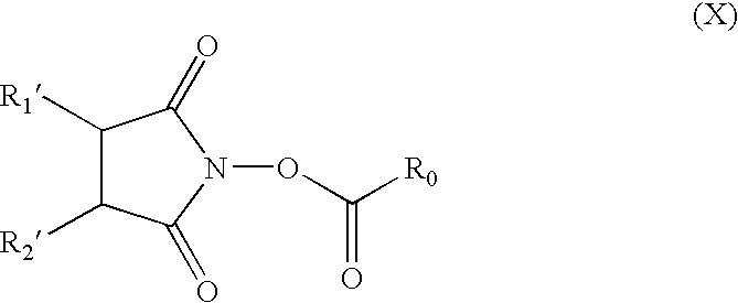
C1([R1])C([R2])C(=O)N(OC([R0])=O)C1=O
